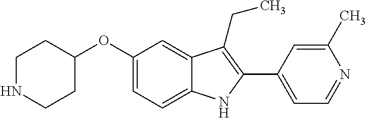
C1(OC2=CC=C3C(=C2)C(CC)=C(C2=CC=NC(C)=C2)N3)CCNCC1
